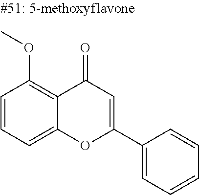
C1=CC=C2C(=C1OC)C(=O)C=C(C1=CC=CC=C1)O2
